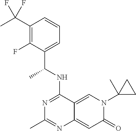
C1(C(C)(F)F)=C(F)C(C(NC2=NC(C)=NC3=CC(=O)N(C4(C)CC4)C=C23)C)=CC=C1
